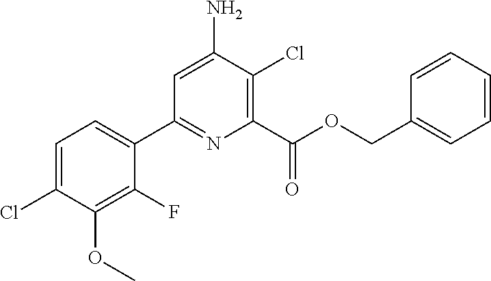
C1=C(N)C(Cl)=C(C(OCC2=CC=CC=C2)=O)N=C1C1=CC=C(Cl)C(OC)=C1F
